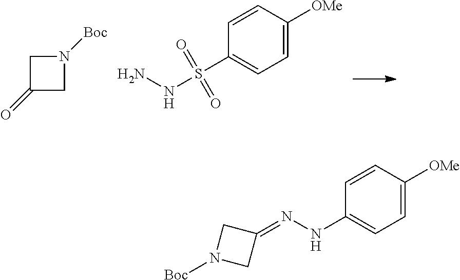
C1C(=O)CN1[Boc].C1=CC([OMe])=CC=C1S(NN)(=O)=O.C1N([Boc])CC1=NNC1=CC=C([OMe])C=C1
